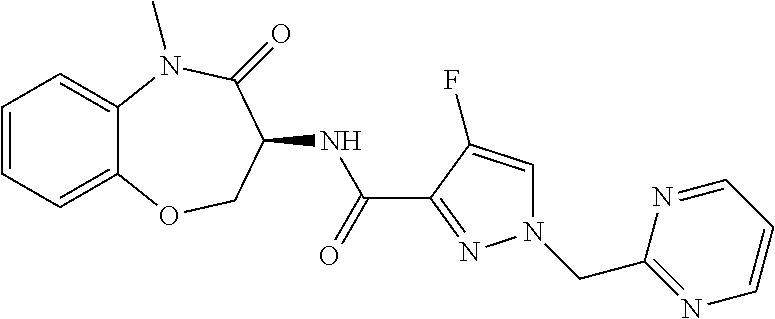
C1=CC=C2C(=C1)N(C)C(=O)C(NC(C1=NN(CC3=NC=CC=N3)C=C1F)=O)CO2
